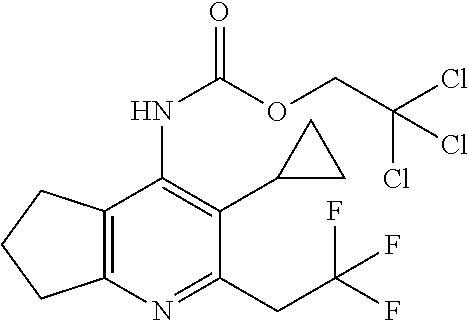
C1(C2CC2)=C(NC(=O)OCC(Cl)(Cl)Cl)C2=C(N=C1CC(F)(F)F)CCC2
